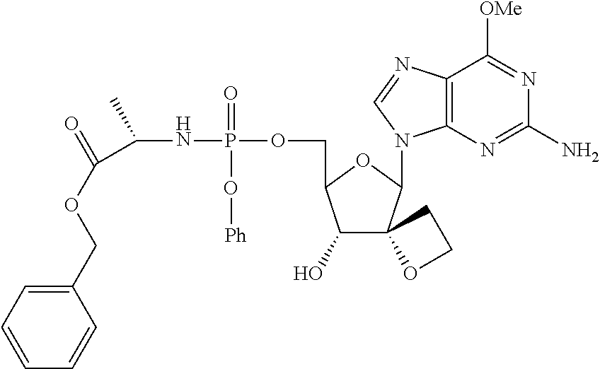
C1(O)C(COP(NC(C(OCC2=CC=CC=C2)=O)C)(=O)O[Ph])OC(N2C3=C(C([OMe])=NC(N)=N3)N=C2)C12OCC2
